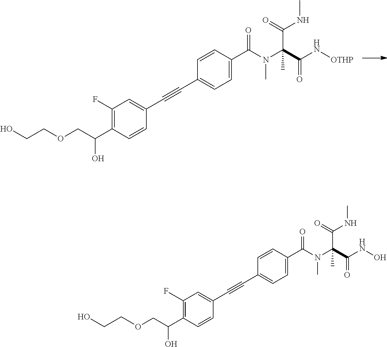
C1=C(C(N(C(C(N[OTHP])=O)(C(=O)NC)C)C)=O)C=CC(C#CC2=CC(F)=C(C(COCCO)O)C=C2)=C1.C1=C(C(N(C(C(NO)=O)(C(=O)NC)C)C)=O)C=CC(C#CC2=CC(F)=C(C(COCCO)O)C=C2)=C1
